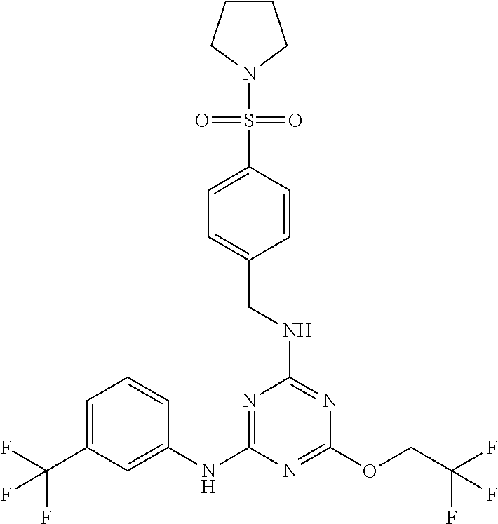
FC(F)(COC1=NC(NC2=CC(C(F)(F)F)=CC=C2)=NC(NCC2=CC=C(S(N3CCCC3)(=O)=O)C=C2)=N1)F
